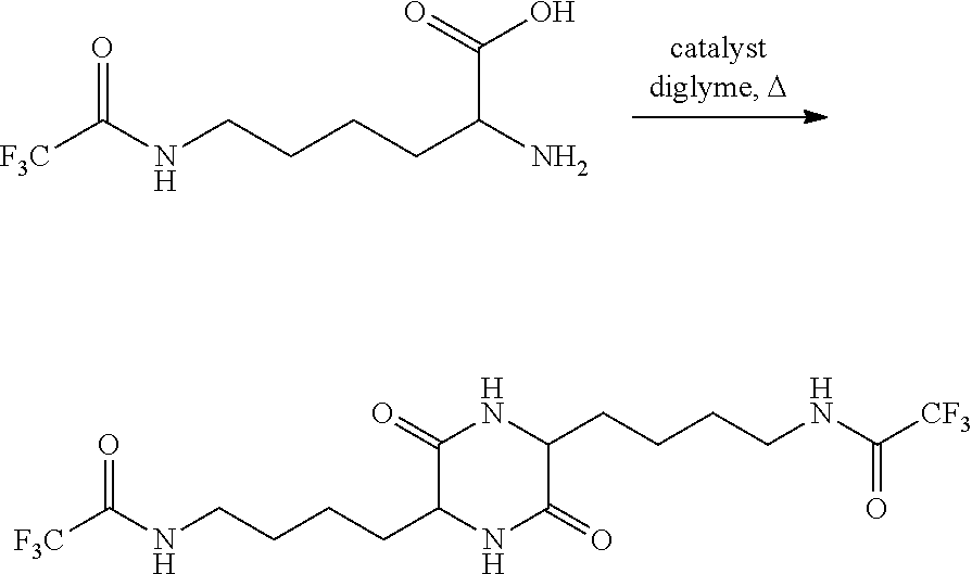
O=C(NCCCCC(N)C(=O)O)[F3C].O=C(NCCCCC1NC(=O)C(CCCCNC([CF3])=O)NC1=O)[F3C]
